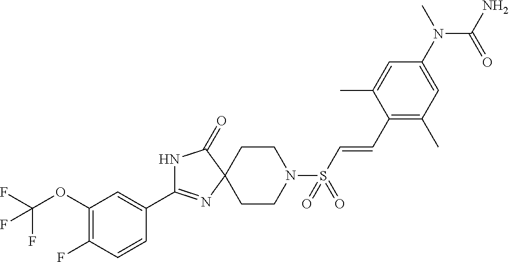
C1(C2=NC3(C(=O)N2)CCN(S(C=CC2=C(C)C=C(N(C)C(N)=O)C=C2C)(=O)=O)CC3)=CC(OC(F)(F)F)=C(F)C=C1
